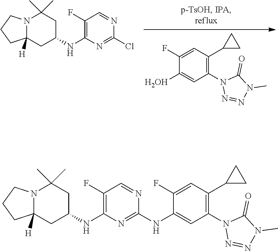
[H2OH]C1=CC(N2N=NN(C)C2=O)=C(C2CC2)C=C1F.C1(F)=C(NC2CC(C)(C)N3CCCC3([H])C2)N=C(Cl)N=C1.C1(F)=C(NC2CC(C)(C)N3CCCC3([H])C2)N=C(NC2=CC(N3N=NN(C)C3=O)=C(C3CC3)C=C2F)N=C1
